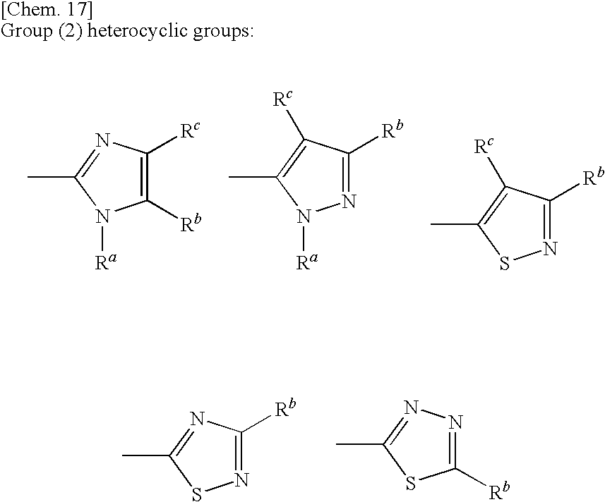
C1([Rb])=C([Rc])N=C(C)N1[Ra].N1=C([Rb])C([Rc])=C(C)N1[Ra].N1=C([Rb])C([Rc])=C(C)S1.N1=C([Rb])N=C(C)S1.C1([Rb])=NN=C(C)S1
